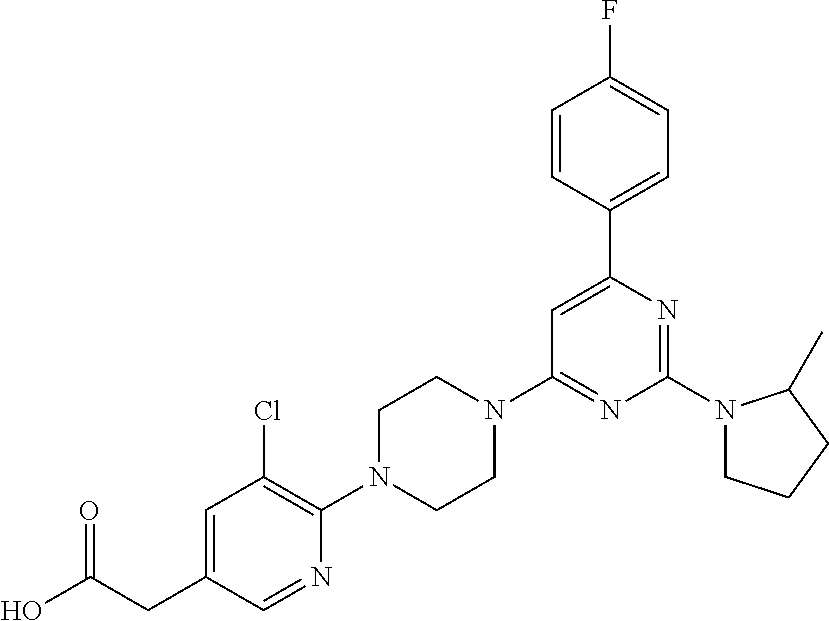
C1=C(CC(O)=O)C=NC(N2CCN(C3=NC(N4CCCC4C)=NC(C4=CC=C(F)C=C4)=C3)CC2)=C1Cl
